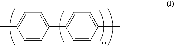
C1=CC(C2=CC=C(C)C=C2)=CC=C1C
